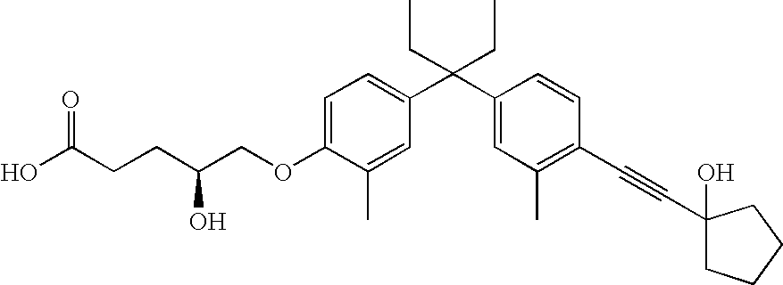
C1=C(OCC(CCC(O)=O)O)C(C)=CC(C(C2=CC(C)=C(C#CC3(O)CCCC3)C=C2)(CC)CC)=C1
